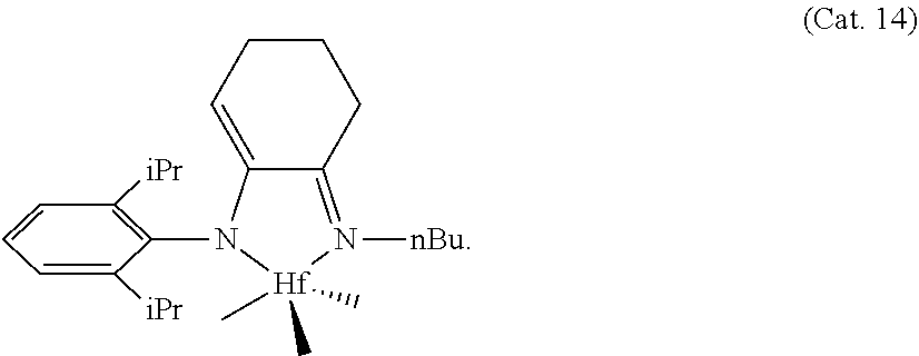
C1=C2C(=N([nBu])[Hf](C)(C)(C)N2C2=C([iPr])C=CC=C2[iPr])CCC1
